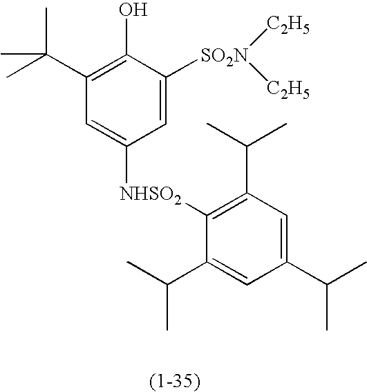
C1(C(C)(C)C)=C(O)C([SO2N]([C2H5])[C2H5])=CC([NHSO2]C2=C(C(C)C)C=C(C(C)C)C=C2C(C)C)=C1
